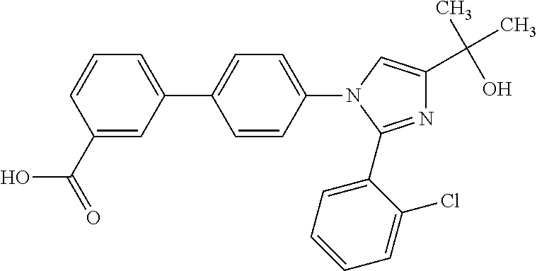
N1=C(C2=CC=CC=C2Cl)N(C2=CC=C(C3=CC=CC(C(=O)O)=C3)C=C2)C=C1C(C)(O)C
